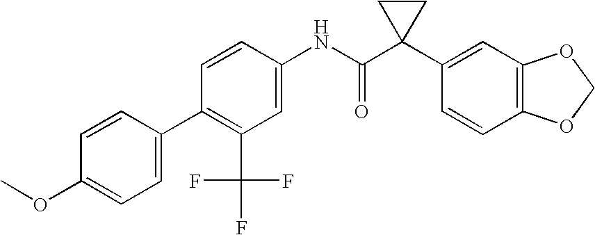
C1=CC(NC(C2(C3=CC4=C(C=C3)OCO4)CC2)=O)=CC(C(F)(F)F)=C1C1=CC=C(OC)C=C1
